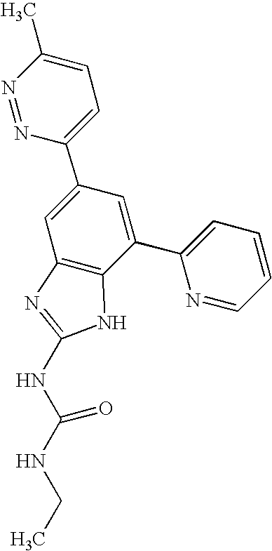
N1=NC(C2=CC3=C(C(C4=CC=CC=N4)=C2)NC(NC(NCC)=O)=N3)=CC=C1C
